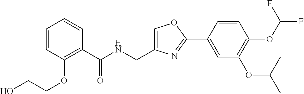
C1=CC(OCCO)=C(C(NCC2=COC(C3=CC(OC(C)C)=C(OC(F)F)C=C3)=N2)=O)C=C1
